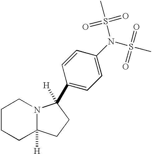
C1CCC2([H])N(C1)C(C1=CC=C(N(S(C)(=O)=O)S(C)(=O)=O)C=C1)([H])CC2
